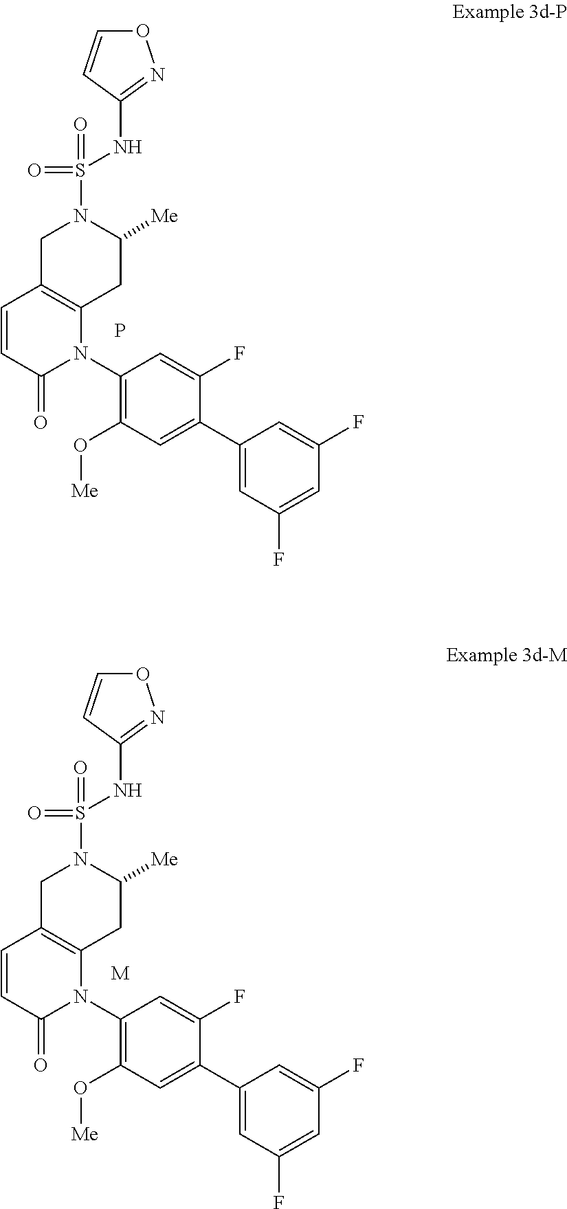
C1=CC(=O)N(C2=C(O[Me])C=C(C3=CC(F)=CC(F)=C3)C(F)=C2)C2=C1CN(S(=O)(=O)NC1=NOC=C1)C([Me])C2.P.C1=CC(=O)N(C2=C(O[Me])C=C(C3=CC(F)=CC(F)=C3)C(F)=C2)C2=C1CN(S(=O)(=O)NC1=NOC=C1)C([Me])C2.[M]
